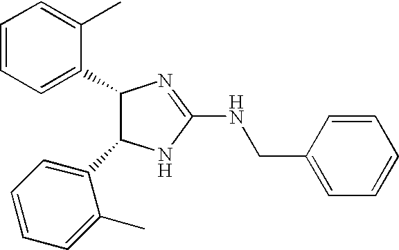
C1(C2C(C3=CC=CC=C3C)NC(NCC3=CC=CC=C3)=N2)=CC=CC=C1C
